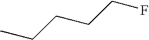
FCCCCC
